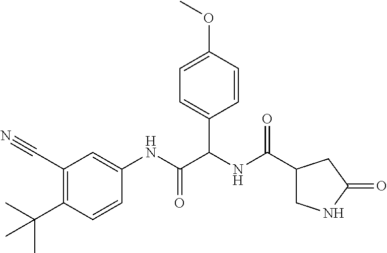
C1(C(NC(C(NC2=CC(C#N)=C(C(C)(C)C)C=C2)=O)C2=CC=C(OC)C=C2)=O)CNC(=O)C1
